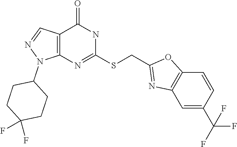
C12=C(N=C(SCC3=NC4=C(O3)C=CC(C(F)(F)F)=C4)NC1=O)N(C1CCC(F)(F)CC1)N=C2
